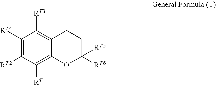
[RT2]C1=C([RT4])C([RT3])=C2C(=C1[RT1])OC([RT6])([RT5])CC2
